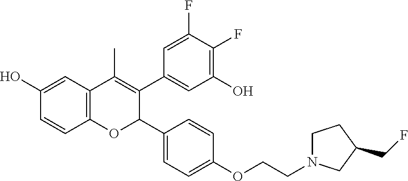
C12=C(C=C(O)C=C1)C(C)=C(C1=CC(O)=C(F)C(F)=C1)C(C1=CC=C(OCCN3CCC(CF)C3)C=C1)O2
